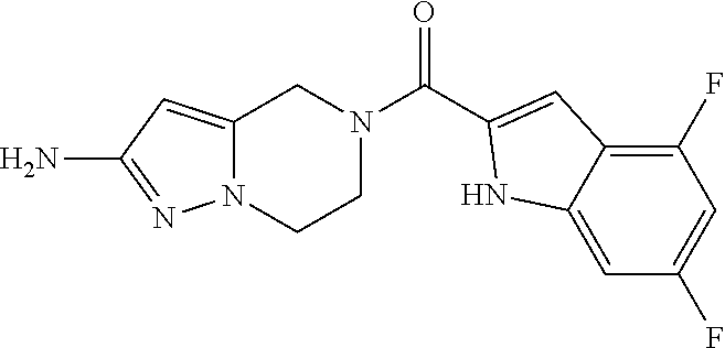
C12=CC(N)=NN1CCN(C(C1=CC3=C(F)C=C(F)C=C3N1)=O)C2
